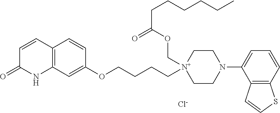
C1=CC2=C(NC1=O)C=C(OCCCC[N+]1(COC(CCCCCC)=O)CCN(C3=CC=CC4=C3C=CS4)CC1)C=C2.[Cl-]
